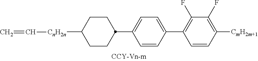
C1(F)=C(C2=CC=C(C3CCC([CnH2n]C=C)CC3)C=C2)C=CC([CmH2m+1])=C1F
